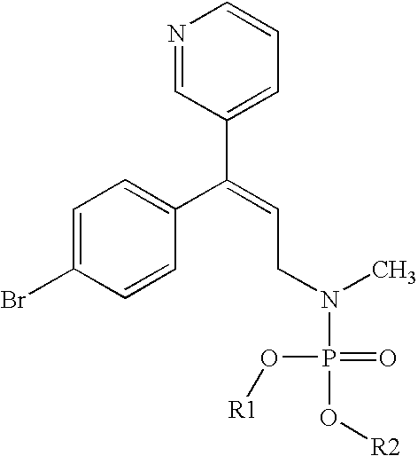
C1=C(Br)C=CC(C(=CCN(P(O[R1])(=O)O[R2])C)C2=CC=CN=C2)=C1
